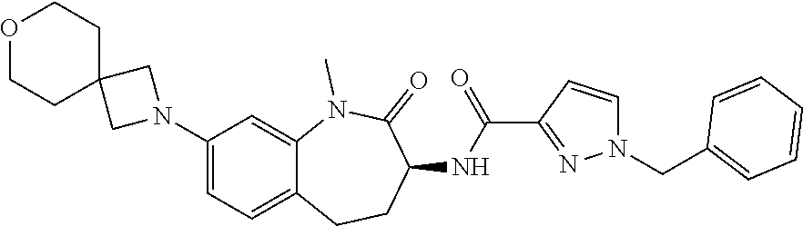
O1CCC2(CC1)CN(C1=CC=C3C(=C1)N(C)C(=O)C(NC(=O)C1=NN(CC4=CC=CC=C4)C=C1)CC3)C2
